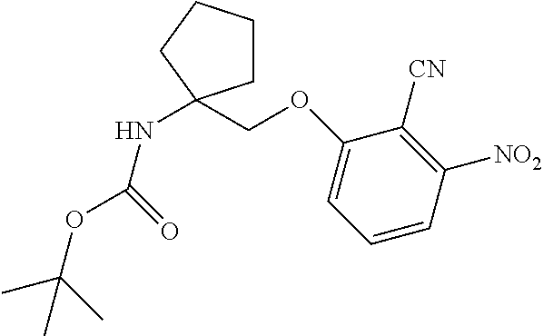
N(C(OC(C)(C)C)=O)C1(COC2=CC=CC([NO2])=C2[CN])CCCC1
